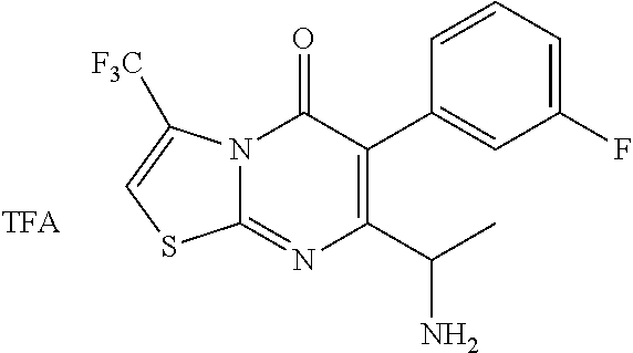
C1=C(F)C=C(C2=C(C(C)N)N=C3N(C2=O)C([F3C])=CS3)C=C1
